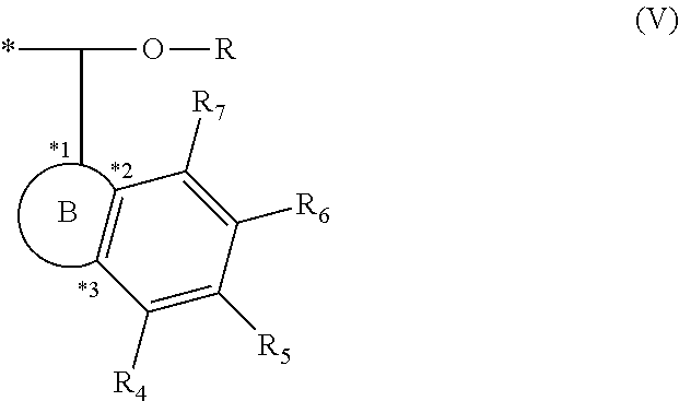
B.C1=CC([R4])=C([R5])C([R6])=C1[R7].C(C)(*)O[R]
